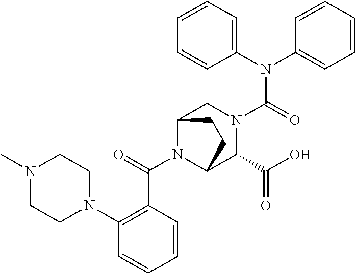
C(N1C2C(C(=O)O)N(C(N(C3=CC=CC=C3)C3=CC=CC=C3)=O)CC1CC2)(=O)C1=C(N2CCN(C)CC2)C=CC=C1
